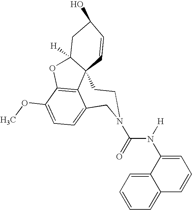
C12=C3C(OC)=CC=C1CN(C(=O)N([H])C1=CC=CC4=CC=CC=C14)CCC21C([H])(O3)CC(O)C=C1
